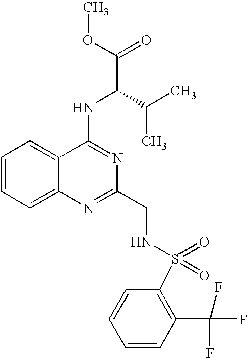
C12=CC=CC=C1N=C(CNS(=O)(=O)C1=C(C(F)(F)F)C=CC=C1)N=C2NC(C(=O)OC)C(C)C
